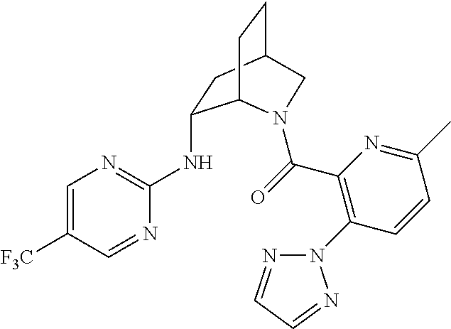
N(C1=NC=C([F3C])C=N1)C1CC2CCC1N(C(=O)C1=C(N3N=CC=N3)C=CC(C)=N1)C2
